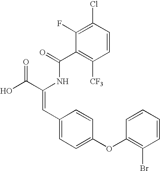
C(=O)(NC(C(O)=O)=CC1=CC=C(OC2=C(Br)C=CC=C2)C=C1)C1=C([CF3])C=CC(Cl)=C1F
